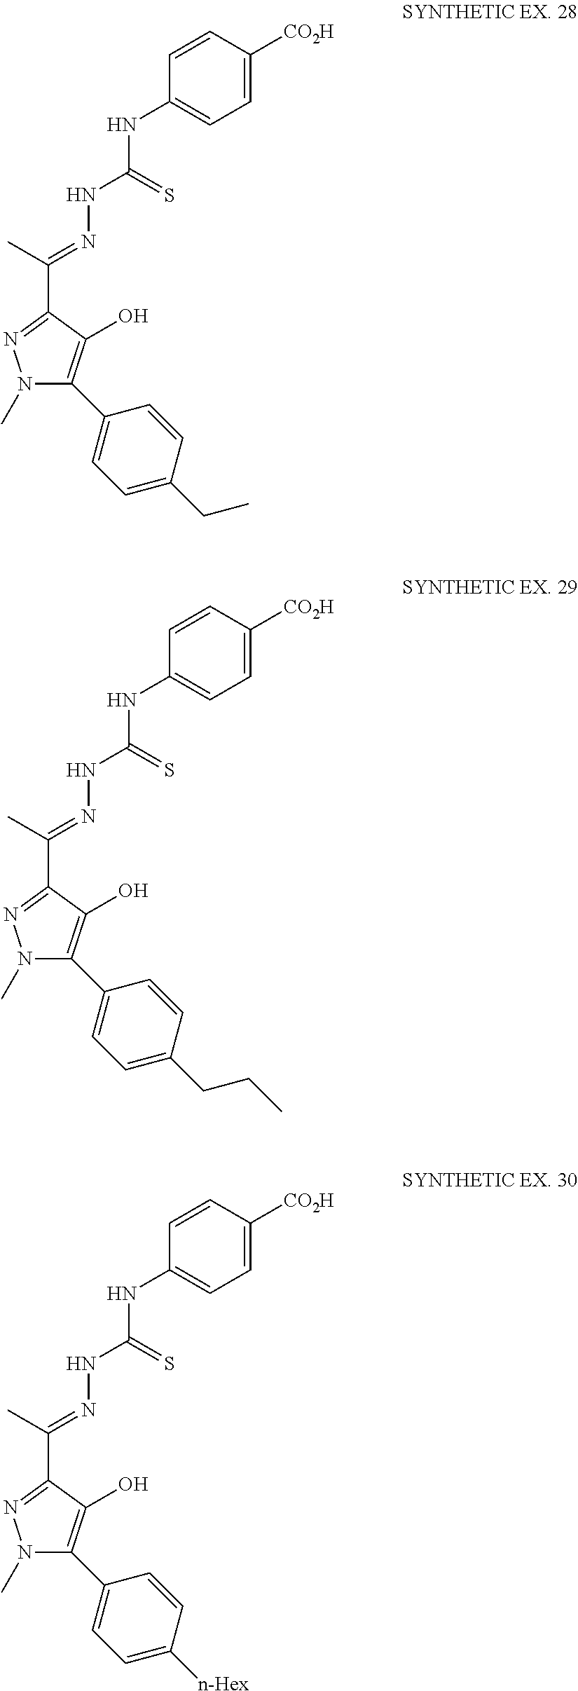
N(C(=S)NN=C(C)C1=NN(C)C(C2=CC=C(CC)C=C2)=C1O)C1=CC=C([CO2H])C=C1.N(C(=S)NN=C(C)C1=NN(C)C(C2=CC=C(CCC)C=C2)=C1O)C1=CC=C([CO2H])C=C1.N(C(=S)NN=C(C)C1=NN(C)C(C2=CC=C([n-Hex])C=C2)=C1O)C1=CC=C([CO2H])C=C1
